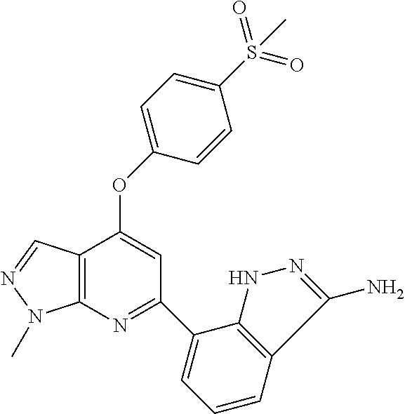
C12=C(N=C(C3=CC=CC4=C3NN=C4N)C=C1OC1=CC=C(S(=O)(=O)C)C=C1)N(C)N=C2
